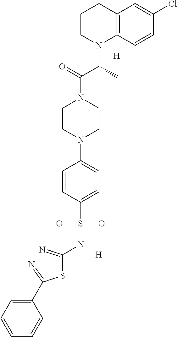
C1(C(SC(=N)N)=N)=CC=CC=C1.[H].SC1=CC=C(N2CCN(C(C(N3C4=C(CCC3)C=C(Cl)C=C4)C)=O)CC2)C=C1.O.O.[H]
